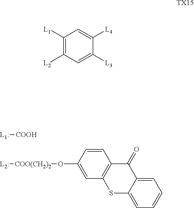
[L1:][COOH].[L2:][COO(CH2)2]OC1=CC2=C(C=C1)C(=O)C1=CC=CC=C1S2.C1([L1])=C([L2])C=C([L3])C([L4])=C1.[TX15]
